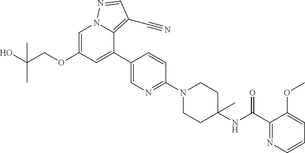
C1=C(OCC(O)(C)C)C=C(C2=CN=C(N3CCC(NC(C4=NC=CC=C4OC)=O)(C)CC3)C=C2)C2=C(C#N)C=NN12
